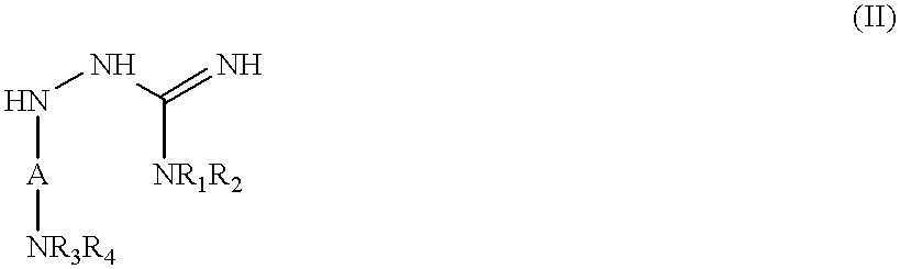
N(NC([NR1R2])=N)[A][NR3R4]
